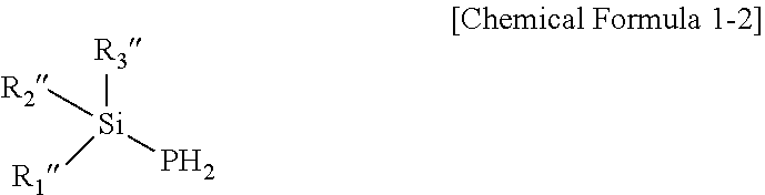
P[Si]([R3])([R2])[R1]
